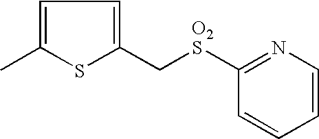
C1=C(C)SC(C[O2S]C2=NC=CC=C2)=C1
